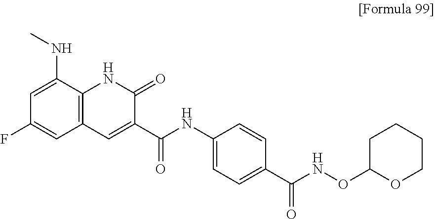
C12=C(C(NC)=CC(F)=C1)NC(=O)C(C(=O)NC1=CC=C(C(NOC3OCCCC3)=O)C=C1)=C2
